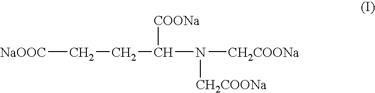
[NaOOC]CCC(N([CH2COONa])[CH2COONa])[COONa]
